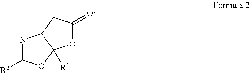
O1C(=O)CC2C1([R1])OC([R2])=N2
